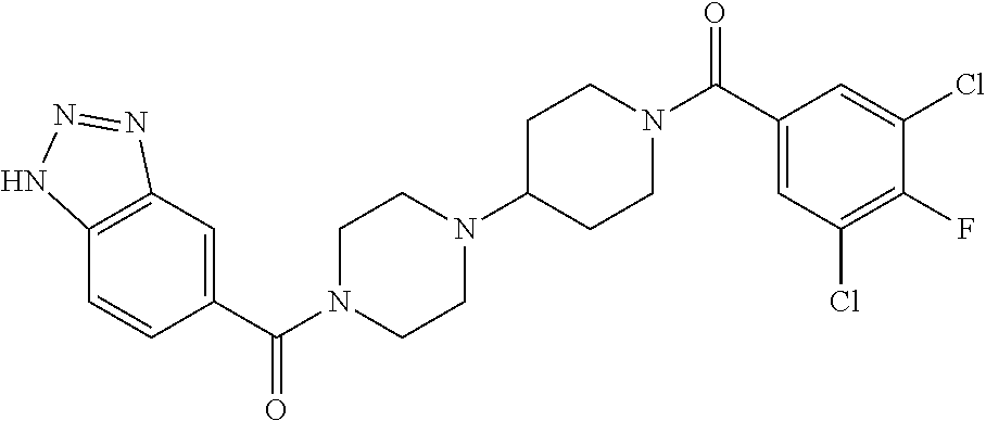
C12=C(C=C(C(N3CCN(C4CCN(C(C5=CC(Cl)=C(F)C(Cl)=C5)=O)CC4)CC3)=O)C=C1)N=NN2
